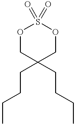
O1CC(CCCC)(CCCC)COS1(=O)=O
